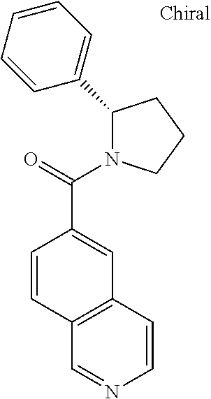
C1=NC=CC2=C1C=CC(C(=O)N1C(C3=CC=CC=C3)CCC1)=C2
